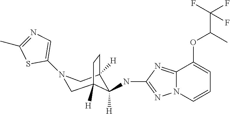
N1(C2=CN=C(C)S2)CC2([H])C(NC3=NN4C(=N3)C(OC(C(F)(F)F)C)=CC=C4)([H])C([H])(C1)CC2
